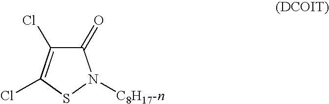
C1(=O)C(Cl)=C(Cl)SN1[C8H17-n]
